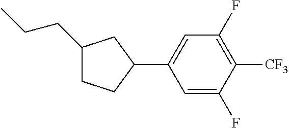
C1(CCC)CCC(C2=CC(F)=C([CF3])C(F)=C2)C1
